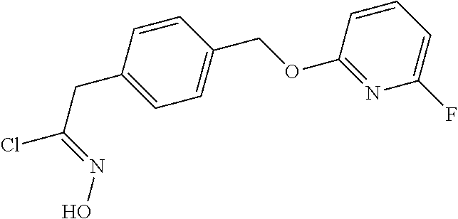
C(C1=CC=C(COC2=NC(F)=CC=C2)C=C1)C(Cl)=NO
